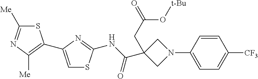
C1=C(C2=C([Me])N=C([Me])S2)N=C(NC(=O)C2(CC(=O)O[t-Bu])CN(C3=CC=C([CF3])C=C3)C2)S1
